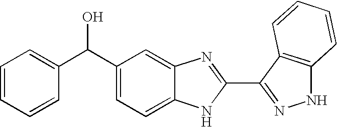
C1=C(C(C2=CC=CC=C2)O)C=C2C(=C1)NC(C1=NNC3=C1C=CC=C3)=N2
